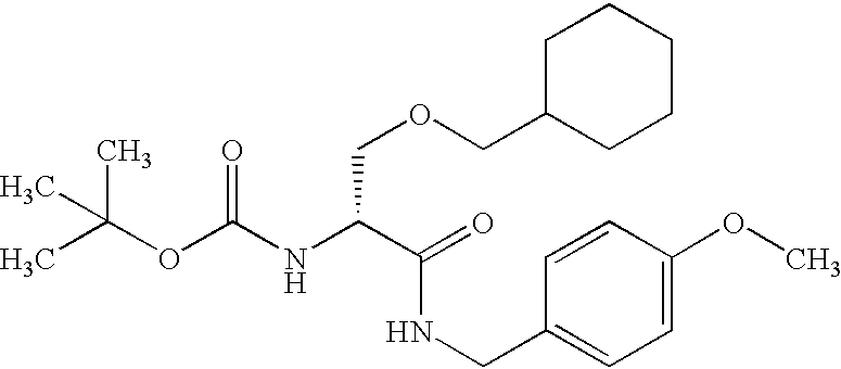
CC(OC(NC(C(=O)NCC1=CC=C(OC)C=C1)COCC1CCCCC1)=O)(C)C
